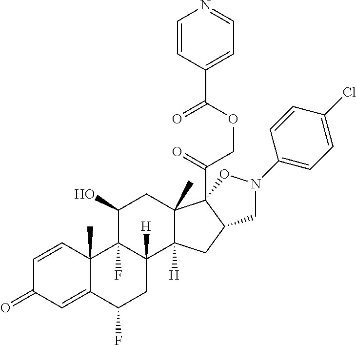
C1=CC2(C)C(=CC1=O)C(F)CC1([H])C2(F)C(O)CC2(C)C1([H])CC1C2(C(=O)COC(C2=CC=NC=C2)=O)ON(C2=CC=C(Cl)C=C2)C1
